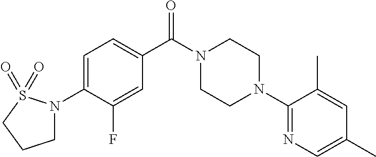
N1(C2=CC=C(C(N3CCN(C4=NC=C(C)C=C4C)CC3)=O)C=C2F)S(=O)(=O)CCC1
